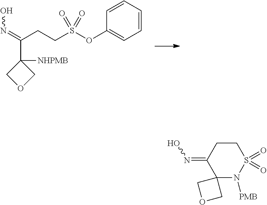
O(S(CCC(=NO)C1([NHPMB])COC1)(=O)=O)C1=CC=CC=C1.C12(N([PMB])S(=O)(=O)CCC1=NO)COC2
